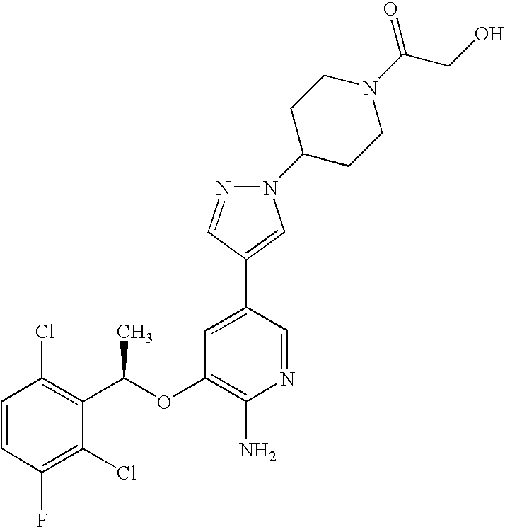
C1=CC(F)=C(Cl)C(C(C)OC2=C(N)N=CC(C3=CN(C4CCN(C(CO)=O)CC4)N=C3)=C2)=C1Cl
